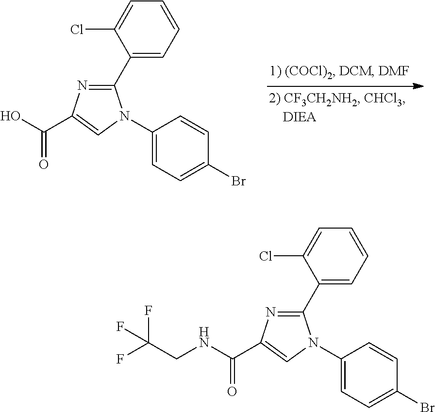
C1(C2=CC=CC=C2Cl)=NC(C(O)=O)=CN1C1=CC=C(Br)C=C1.C1(C2=CC=CC=C2Cl)=NC(C(NCC(F)(F)F)=O)=CN1C1=CC=C(Br)C=C1
